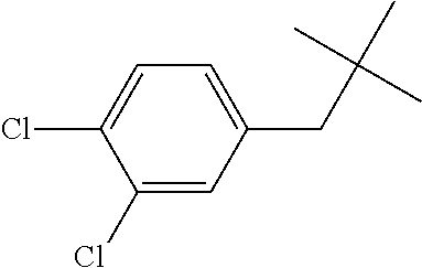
C1(Cl)=CC(CC(C)(C)C)=CC=C1Cl
